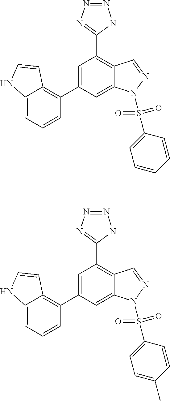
C1=C(C2=C3C(=CC=C2)NC=C3)C=C2C(=C1C1=NN=NN1)C=NN2S(=O)(=O)C1=CC=C(C)C=C1.C1=C(C2=C3C(=CC=C2)NC=C3)C=C2C(=C1C1=NN=NN1)C=NN2S(=O)(=O)C1=CC=CC=C1
